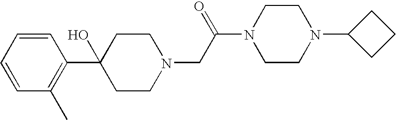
C1=CC=CC(C)=C1C1(O)CCN(CC(N2CCN(C3CCC3)CC2)=O)CC1
